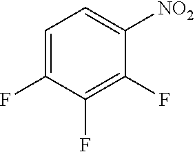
C1=C(F)C(F)=C(F)C([NO2])=C1
